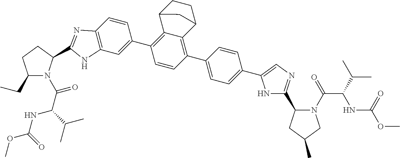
C1CC2C3=C(C4=CC5=C(C=C4)N=C(C4N(C(=O)C(NC(OC)=O)C(C)C)C(CC)CC4)N5)C=CC(C4=CC=C(C5=CN=C(C6N(C(C(NC(=O)OC)C(C)C)=O)CC(C)C6)N5)C=C4)=C3C1C2
